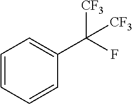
C1=CC=CC(C([CF3])([CF3])F)=C1
